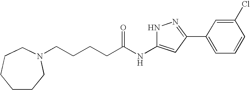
C(CCCC(NC1=CC(C2=CC=CC(Cl)=C2)=NN1)=O)N1CCCCCC1
